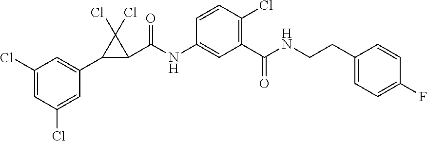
C1(Cl)=CC(Cl)=CC(C2C(C(NC3=CC(C(NCCC4=CC=C(F)C=C4)=O)=C(Cl)C=C3)=O)C2(Cl)Cl)=C1
